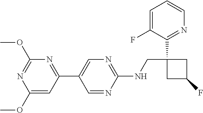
C1(NCC2(C3=NC=CC=C3F)CC(F)C2)=NC=C(C2=NC(OC)=NC(OC)=C2)C=N1
